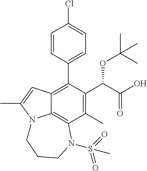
C1=CC(C2=C3C4=C(C(C)=C2C(C(=O)O)OC(C)(C)C)N(S(=O)(C)=O)CCCN4C(C)=C3)=CC=C1Cl
